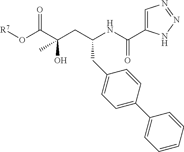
O(C(C(CC(NC(C1=CN=NN1)=O)CC1=CC=C(C2=CC=CC=C2)C=C1)(O)C)=O)[R7]
